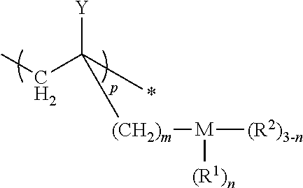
CCC(*)([Y])[(CH2)m][M]([(R2)3-n])[(R1)n]
